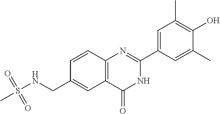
C12=C(C=CC(CNS(=O)(=O)C)=C1)N=C(C1=CC(C)=C(O)C(C)=C1)NC2=O
